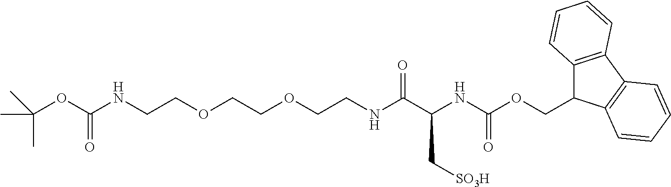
C(OC(NCCOCCOCCNC(C(NC(OCC1C2=C(C3=C1C=CC=C3)C=CC=C2)=O)C[SO3H])=O)=O)(C)(C)C
